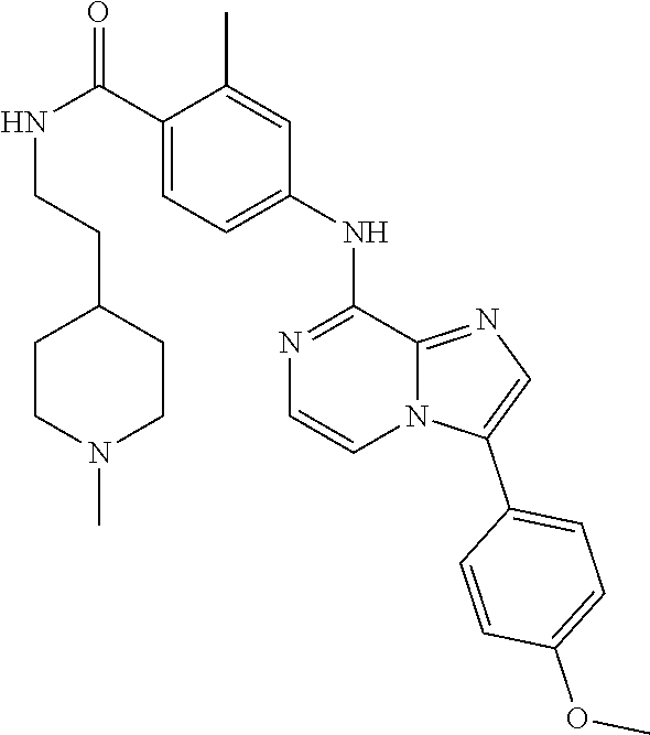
N(CCC1CCN(C)CC1)C(C1=CC=C(NC2=NC=CN3C2=NC=C3C2=CC=C(OC)C=C2)C=C1C)=O
